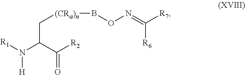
C(C(C([R2])=O)N([R1])[H])[(CRa)n]BON=C([R7])[R6]
